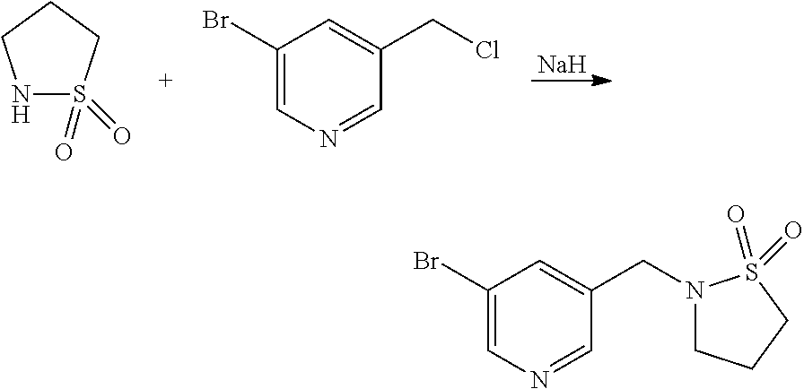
N1S(=O)(=O)CCC1.C1(Br)=CN=CC(CCl)=C1.[Na].C1(Br)=CN=CC(CN2CCCS2(=O)=O)=C1
